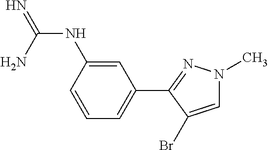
N(C(=N)N)C1=CC(C2=NN(C)C=C2Br)=CC=C1
